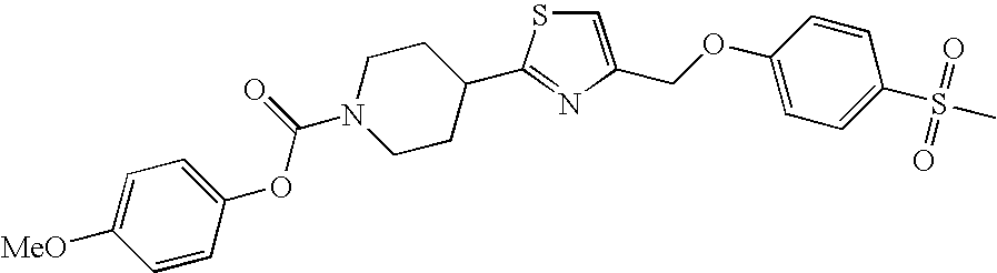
C1=C(COC2=CC=C(S(=O)(=O)C)C=C2)N=C(C2CCN(C(=O)OC3=CC=C([MeO])C=C3)CC2)S1
